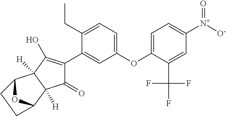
C1(=O)C(C2=CC(OC3=CC=C([N+]([O-])=O)C=C3C(F)(F)F)=CC=C2CC)=C(O)C2([H])C1([H])C1OC2CC1
